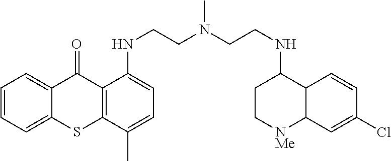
C1=CC=C2C(=C1)C(=O)C1=C(S2)C(C)=CC=C1NCCN(CCNC1CC[NMe]C2C1C=CC(Cl)=C2)C
